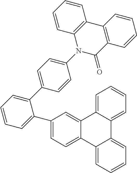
C1(C2=CC=C3C(=C2)C2=CC=CC=C2C2=CC=CC=C32)=CC=CC=C1C1=CC=C(N2C(=O)C3=C(C4=C2C=CC=C4)C=CC=C3)C=C1
